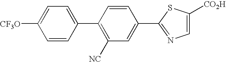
C1=CC(C2=C([NC])C=C(C3=NC=C([CO2H])S3)C=C2)=CC=C1[CF3O]
